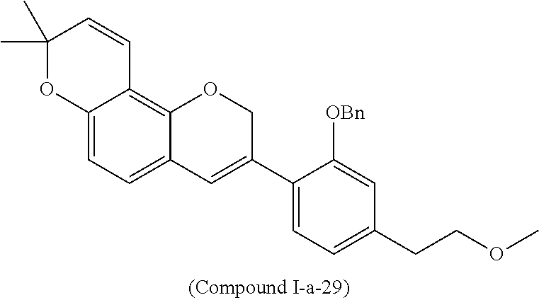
C12=CC=C3C(=C1C=CC(C)(C)O2)OCC(C1=CC=C(CCOC)C=C1[OBn])=C3
